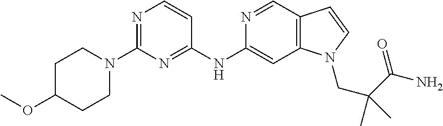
N1=CC2=C(C=C1NC1=NC(N3CCC(OC)CC3)=NC=C1)N(CC(C(N)=O)(C)C)C=C2
